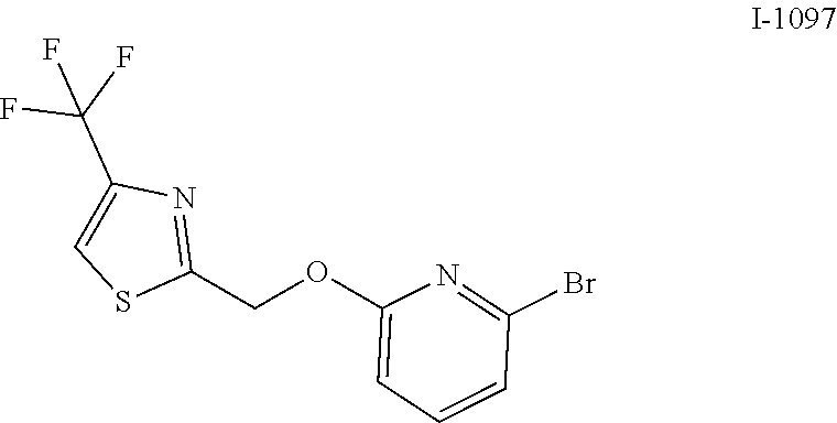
C(OC1=CC=CC(Br)=N1)C1=NC(C(F)(F)F)=CS1
